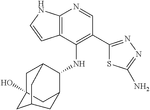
C12=C(C(NC3C4CC5(O)CC3CC(C5)C4)=C(C3=NN=C(N)S3)C=N1)C=CN2
